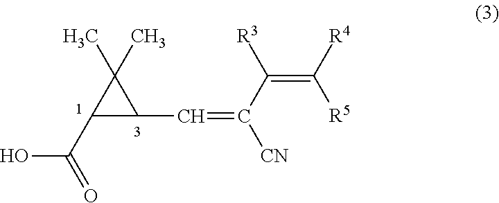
OC(=O)C1C(C=C([CN])C([R3])=C([R4])[R5])C1(C)C
